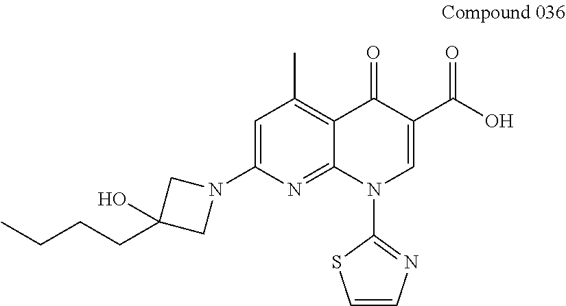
C12=C(C)C=C(N3CC(CCCC)(O)C3)N=C1N(C1=NC=CS1)C=C(C(=O)O)C2=O
